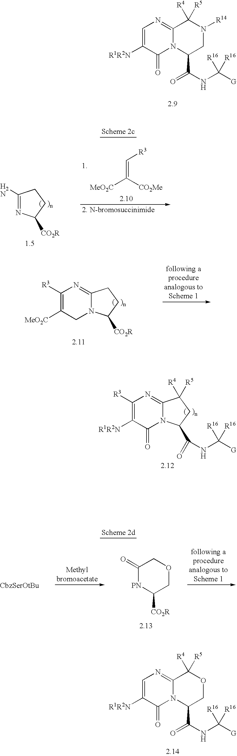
C12=NC=C([R1R2N])C(=O)N1C(C(NC([G])([R16])[R16])=O)CN([R14])C2([R4])[R5].N1=C(N)CCC1[CO2R].C([MeO2C])([CO2Me])=C[R3].N12C([CO2R])CCC1=NC([R3])=C([MeO2C])C2.C12=NC([R3])=C([R1R2N])C(=O)N1C(C(=O)NC([G])([R16])[R16])CC2([R4])[R5].C12=NC=C([R1R2N])C(=O)N1C(C(NC([G])([R16])[R16])=O)COC2([R4])[R5].C1(=O)[PN]C([CO2R])COC1
